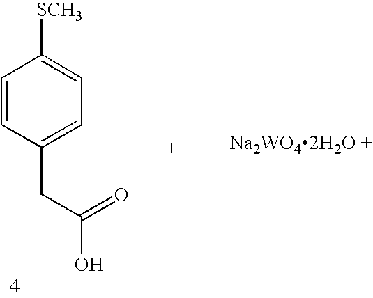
C1(CC(=O)O)=CC=C([SCH3])C=C1.[Na2WO42H2O +]
